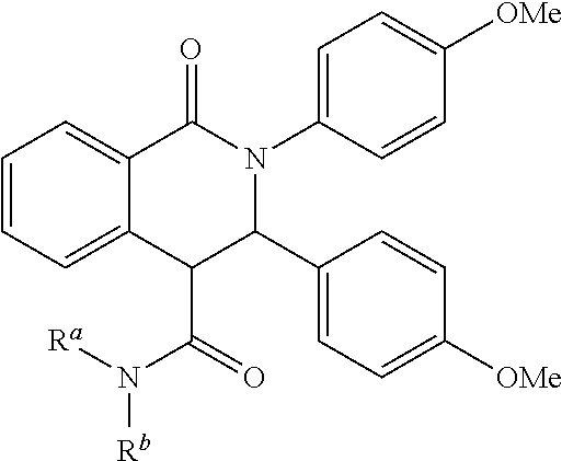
C1=CC=C2C(=C1)C(=O)N(C1=CC=C([OMe])C=C1)C(C1=CC=C([OMe])C=C1)C2C(N([Rb])[Ra])=O
